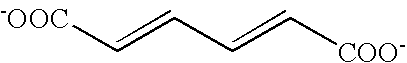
[-OOC]C=CC=C[COO-]
